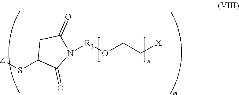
[Z]SC1C(=O)N([R3]OCC[X])C(=O)C1
